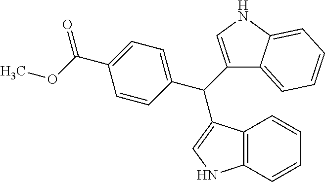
C1=CC(C(C2=CNC3=C2C=CC=C3)C2=CNC3=CC=CC=C23)=CC=C1C(=O)OC
